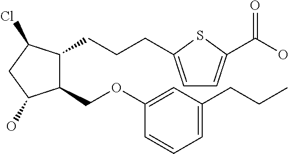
C1(COC2=CC(CCC)=CC=C2)C(CCCC2=CC=C(C(O)=O)S2)C(Cl)CC1O
